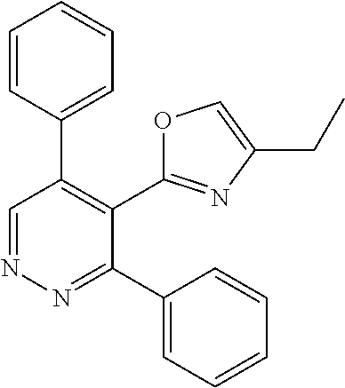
N1=CC(C2=CC=CC=C2)=C(C2=NC(CC)=CO2)C(C2=CC=CC=C2)=N1
